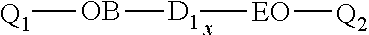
[Q1][OB][D1][EO][Q2].[x]
